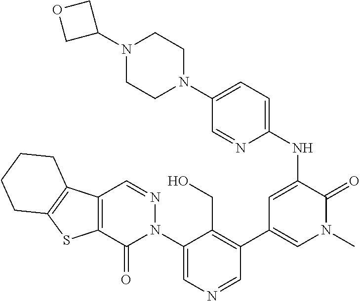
C1(N2N=CC3=C(C2=O)SC2=C3CCCC2)=CN=CC(C2=CN(C)C(=O)C(NC3=CC=C(N4CCN(C5COC5)CC4)C=N3)=C2)=C1CO
